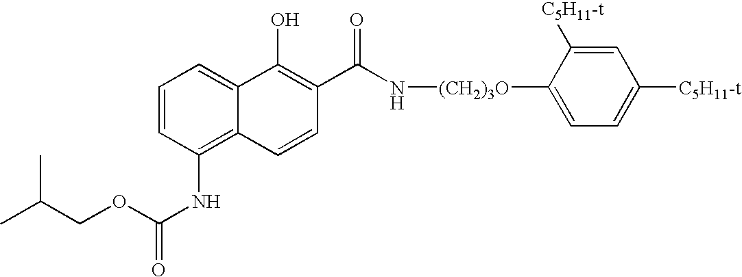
C1=CC(NC(=O)OCC(C)C)=C2C(=C1)C(O)=C(C(N[(CH2)3O]C1=CC=C([C5H11-t])C=C1[C5H11-t])=O)C=C2
